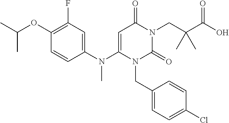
C1(OC(C)C)=C(F)C=C(N(C2=CC(=O)N(CC(C(O)=O)(C)C)C(=O)N2CC2=CC=C(Cl)C=C2)C)C=C1
